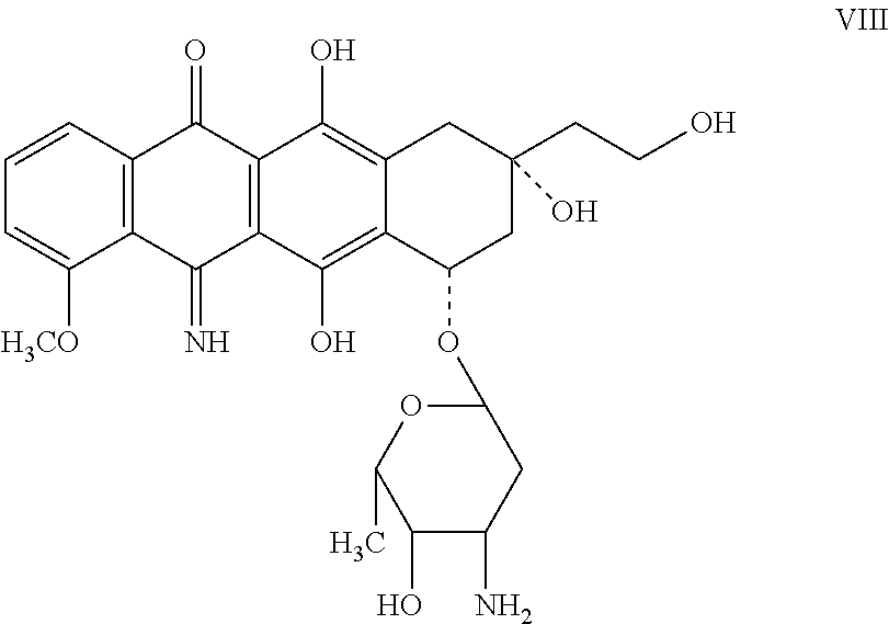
C1=CC2=C(C([H3CO])=C1)C(=N)C1=C(C2=O)C(O)=C2C(=C1O)C(OC1CC(N)C(O)C(C)O1)CC(CCO)(O)C2
